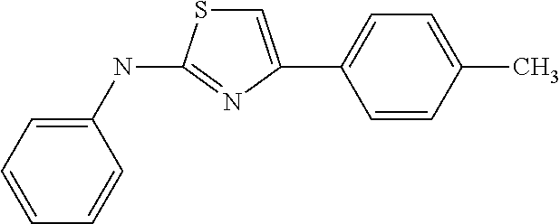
C1=CC(C)=CC=C1C1=CSC(NC2=CC=CC=C2)=N1
